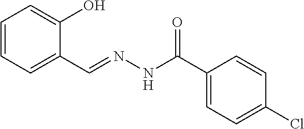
C1=CC=C(C=NNC(C2=CC=C(Cl)C=C2)=O)C(O)=C1
